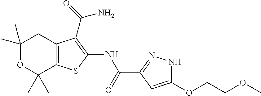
C1(C)(C)OC(C)(C)C2=C(C1)C(C(=O)N)=C(NC(C1=NNC(OCCOC)=C1)=O)S2
